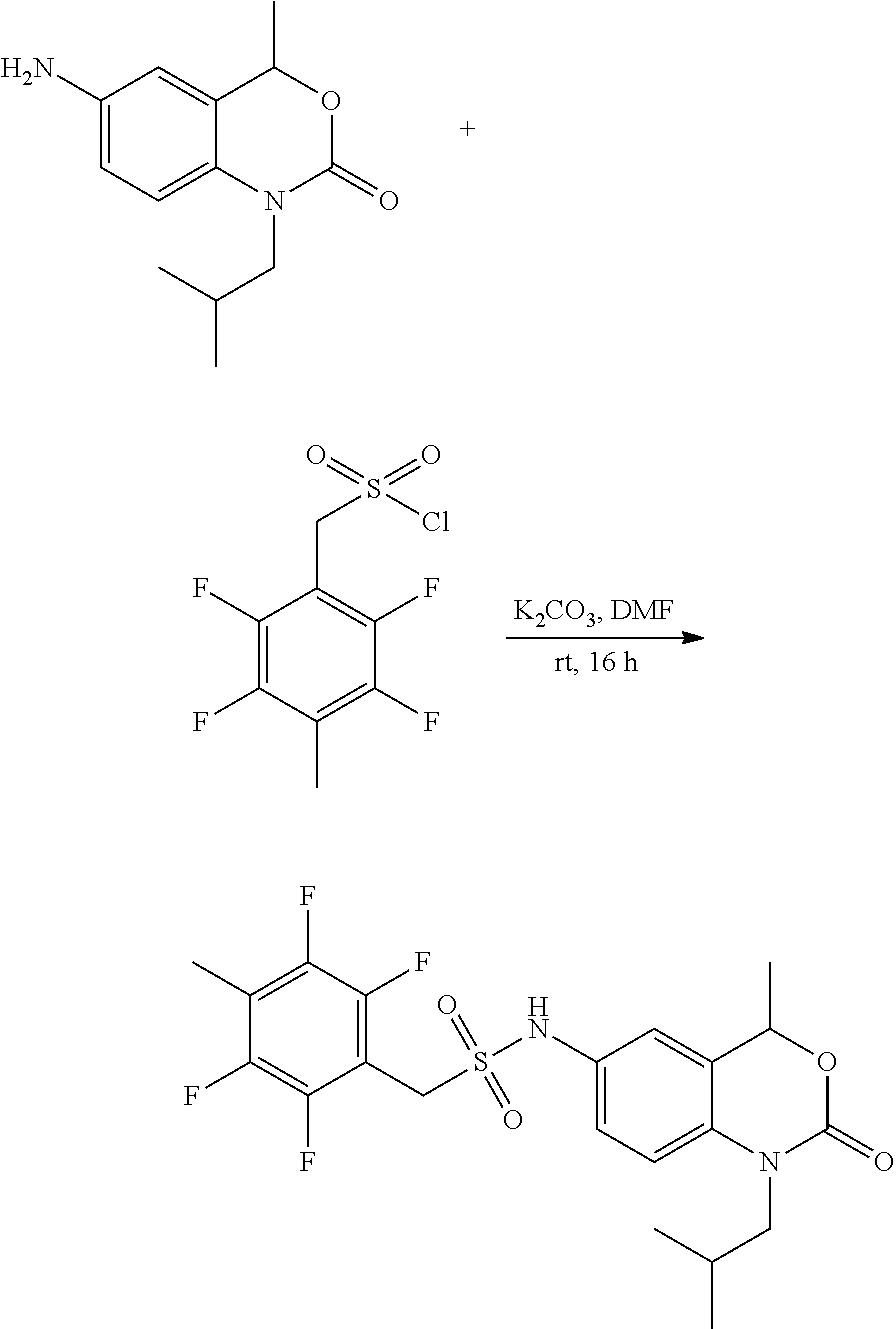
C1(N)=CC=C2C(=C1)C(C)OC(=O)N2CC(C)C.C1(F)=C(F)C(C)=C(F)C(F)=C1CS(=O)(=O)Cl.C1(C)=C(F)C(F)=C(CS(=O)(=O)NC2=CC=C3C(=C2)C(C)OC(=O)N3CC(C)C)C(F)=C1F
